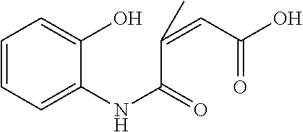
C1=CC=C(NC(=O)C(=CC(O)=O)C)C(O)=C1
